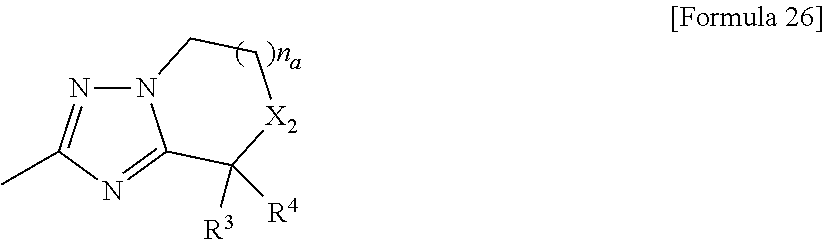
N12N=C(C)N=C1C([R3])([R4])[X2]CC2
